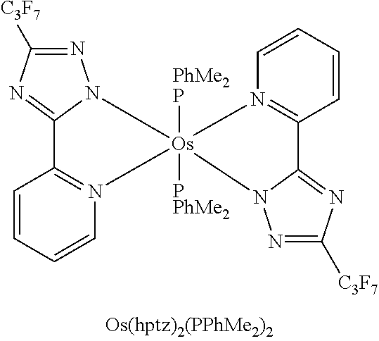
N1=C([C3F7])N=C2N1[Os]1([PPhMe2])([PhMe2P])(N3=C2C=CC=C3)N2=C(C=CC=C2)C2=NC([C3F7])=NN12
